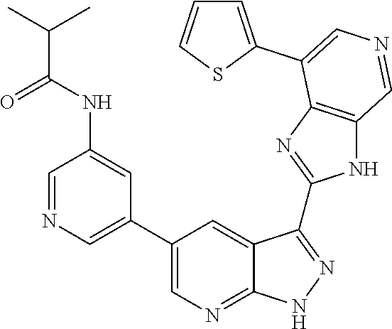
C1=NC=C(C2=CN=C3C(=C2)C(C2=NC4=C(N2)C=NC=C4C2=CC=CS2)=NN3)C=C1NC(C(C)C)=O
